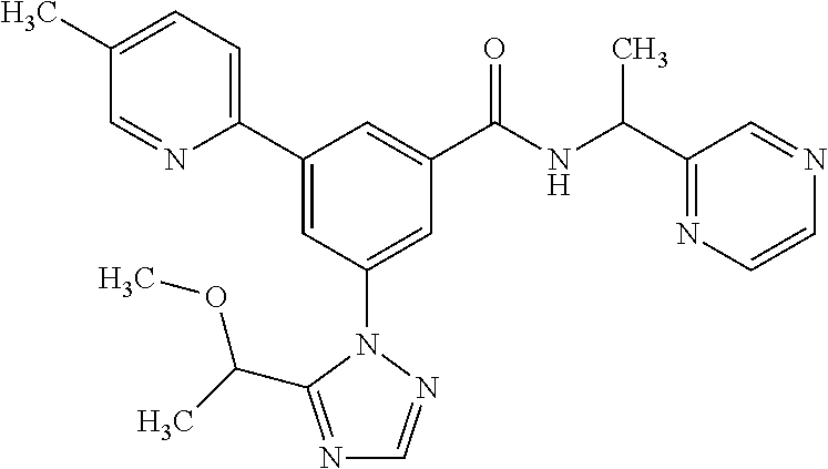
C1(C2=CC(N3N=CN=C3C(C)OC)=CC(C(NC(C3=NC=CN=C3)C)=O)=C2)=CC=C(C)C=N1
